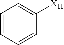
C1=CC=CC([X11])=C1
